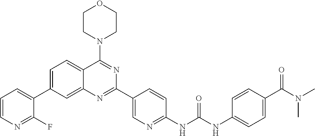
C1=C(C2=CC=CN=C2F)C=C2C(=C1)C(N1CCOCC1)=NC(C1=CN=C(NC(NC3=CC=C(C(N(C)C)=O)C=C3)=O)C=C1)=N2
